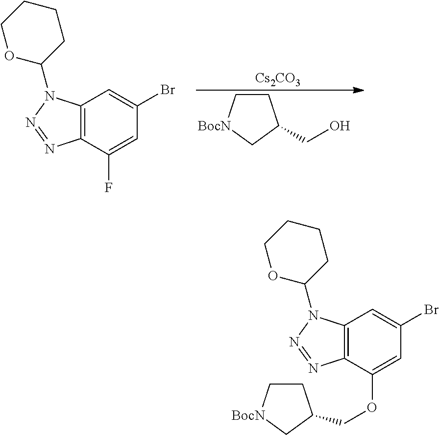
C12=C(C(F)=CC(Br)=C1)N=NN2C1CCCCO1.[Cs2CO3].C1C[BocN]CC1CO.C12=C(C(OCC3CC[BocN]C3)=CC(Br)=C1)N=NN2C1CCCCO1
